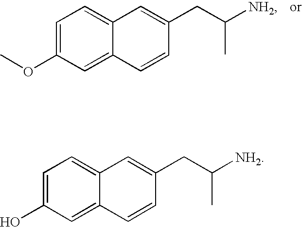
C1=C(OC)C=C2C(=C1)C=C(CC([NH2])C)C=C2.C1=C(O)C=C2C(=C1)C=C(CC([NH2])C)C=C2
